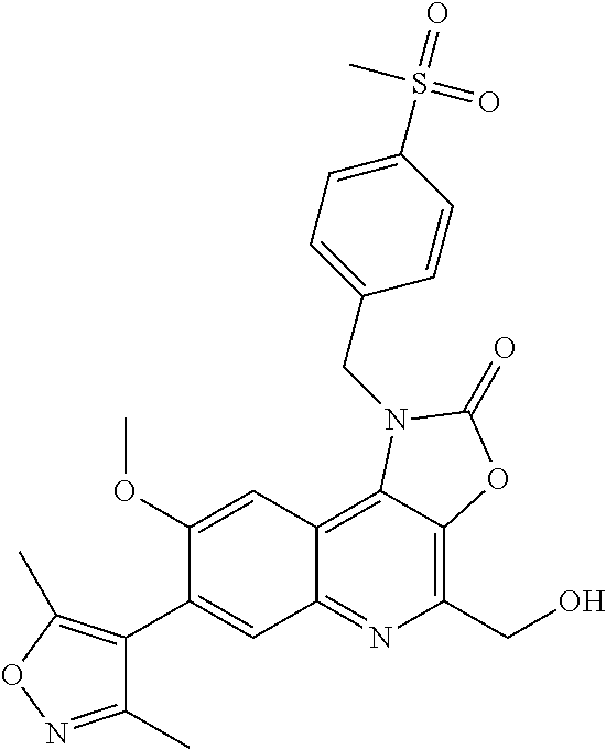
C1(C2=CC3=NC(CO)=C4C(=C3C=C2OC)N(CC2=CC=C(S(=O)(C)=O)C=C2)C(=O)O4)=C(C)ON=C1C
